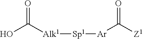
C(O)([Alk1][Sp1][Ar]C(=O)[Z1])=O
